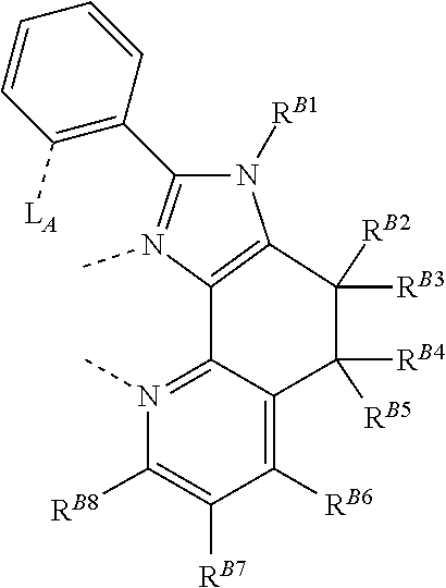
[RB2]C1([RB3])C2=C(N(C)=C(C3=C([LA])C=CC=C3)N2[RB1])C2=N(C)C([RB8])=C([RB7])C([RB6])=C2C1([RB5])[RB4]
